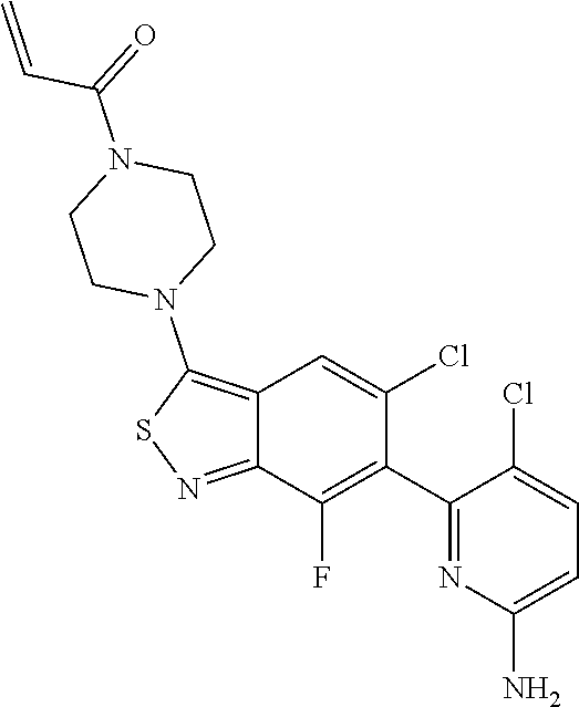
C1(C2=C(F)C3=NSC(N4CCN(C(=O)C=C)CC4)=C3C=C2Cl)=NC(N)=CC=C1Cl
